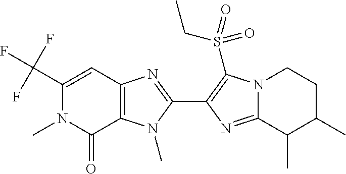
C12=C(N(C)C(C3=C(S(CC)(=O)=O)N4C(=N3)C(C)C(C)CC4)=N1)C(=O)N(C)C(C(F)(F)F)=C2
